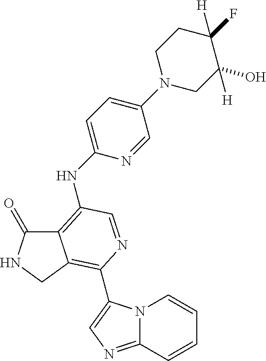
C12=C(NC3=CC=C(N4CC([H])(O)C([H])(F)CC4)C=N3)C=NC(C3=CN=C4N3C=CC=C4)=C1CNC2=O
